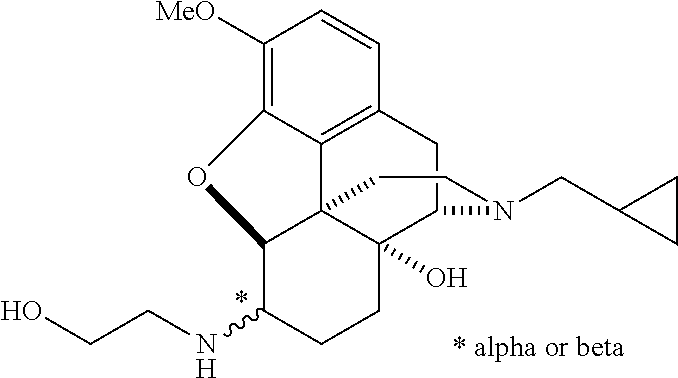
C1([MeO])=C2C3=C(C=C1)CC1C4(O)C3(C(C(NCCO)CC4)O2)CCN1CC1CC1
